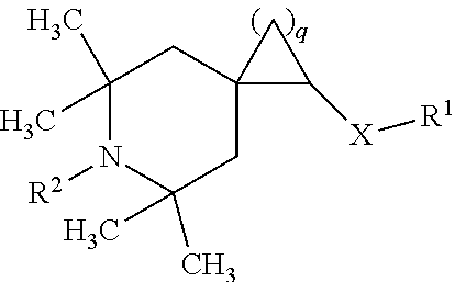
C1(C)(C)N([R2])C(C)(C)CC2(C1)C([X][R1])C2
